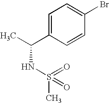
C1=C(C(C)NS(=O)(=O)C)C=CC(Br)=C1
